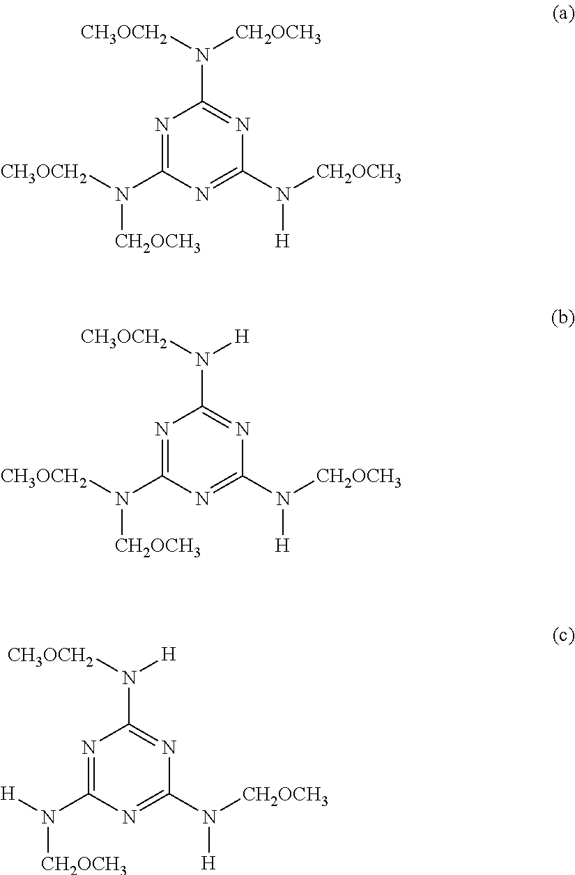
N1=C(N([CH3OCH2])[CH2OCH3])N=C(N([CH2OCH3])[H])N=C1N([CH2OCH3])[CH3OCH2].N1=C(N([CH3OCH2])[CH2OCH3])N=C(N([CH2OCH3])[H])N=C1N([H])[CH3OCH2].N1=C(N([H])[CH2OCH3])N=C(N([CH2OCH3])[H])N=C1N([H])[CH3OCH2]
